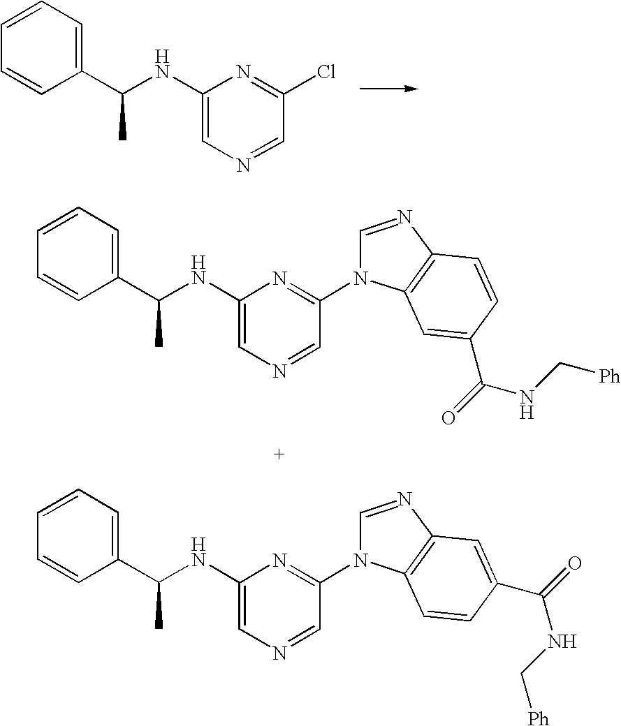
C1(C(NC2=CN=CC(Cl)=N2)C)=CC=CC=C1.C1(C(NC2=CN=CC(N3C=NC4=C3C=C(C(=O)NC[Ph])C=C4)=N2)C)=CC=CC=C1.C1(C(NC2=CN=CC(N3C=NC4=C3C=CC(C(=O)NC[Ph])=C4)=N2)C)=CC=CC=C1
